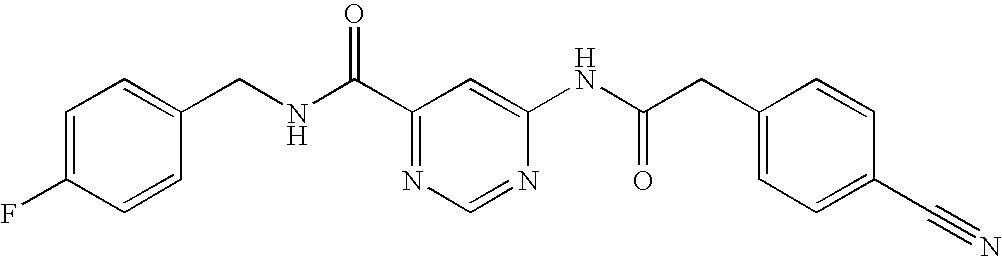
C1=C(F)C=CC(CNC(C2=NC=NC(NC(CC3=CC=C(C#N)C=C3)=O)=C2)=O)=C1
